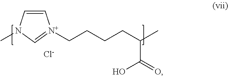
C1=CN(C)C=[N+]1CCCCC(C)C(O)=O.[Cl-]
